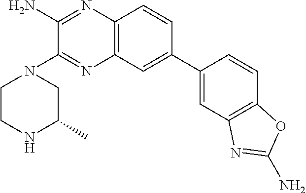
C1(C2=CC3=C(C=C2)N=C(N)C(N2CCNC(C)C2)=N3)=CC2=C(C=C1)OC(N)=N2
